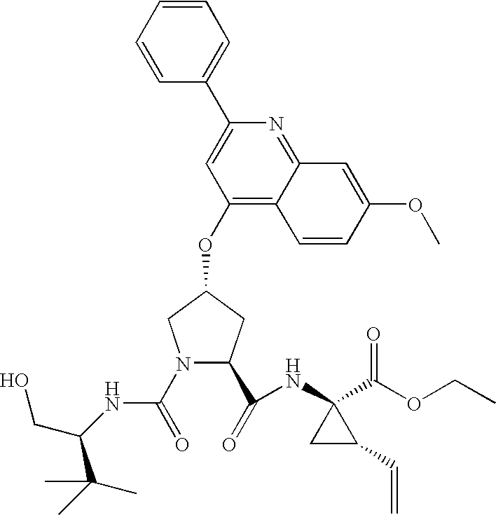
N1(C(NC(C(C)(C)C)CO)=O)C(C(NC2(C(=O)OCC)C(C=C)C2)=O)CC(OC2=C3C(=NC(C4=CC=CC=C4)=C2)C=C(OC)C=C3)C1
